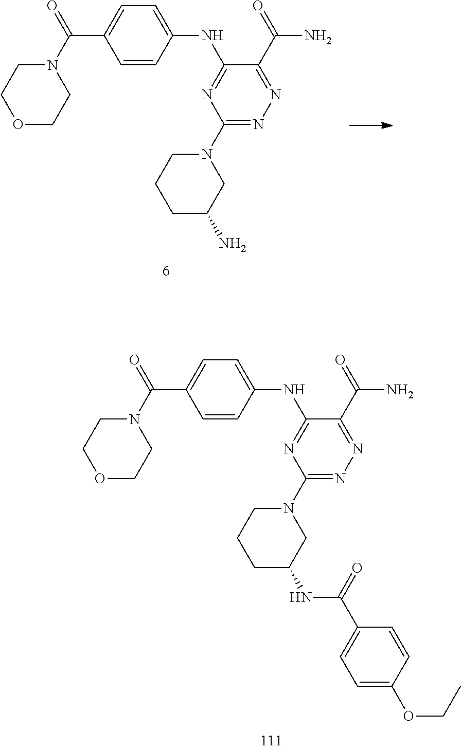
N(C1=NC(N2CCCC(N)C2)=NN=C1C(=O)N)C1=CC=C(C(N2CCOCC2)=O)C=C1.N(C1=NC(N2CCCC(NC(C3=CC=C(OCC)C=C3)=O)C2)=NN=C1C(=O)N)C1=CC=C(C(N2CCOCC2)=O)C=C1
